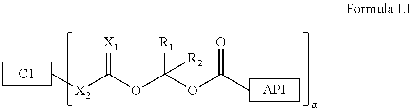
C[X2]C(OC(OC(C)=O)([R1])[R2])=[X1].[C1].[API]
